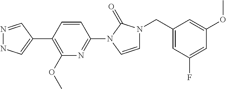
N1=CC(C2=C(OC)N=C(N3C(=O)N(CC4=CC(F)=CC(OC)=C4)C=C3)C=C2)=CN1
